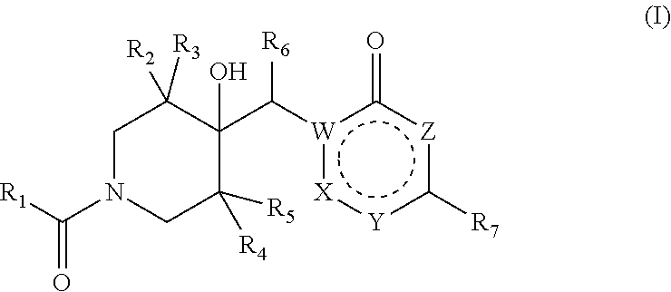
[Y]1:[X]:[W](C(C2(O)C([R5])([R4])CN(C([R1])=O)CC2([R2])[R3])[R6])c(=O)[Z]c1[R7]
